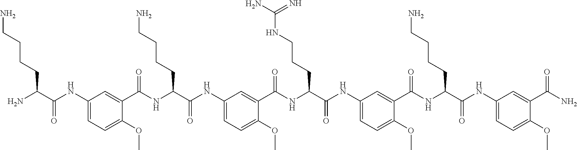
C1(NC(C(N)CCCCN)=O)=CC=C(OC)C(C(NC(C(NC2=CC=C(OC)C(C(NC(C(NC3=CC=C(OC)C(C(NC(C(NC4=CC=C(OC)C(C(N)=O)=C4)=O)CCCCN)=O)=C3)=O)CCCNC(N)=N)=O)=C2)=O)CCCCN)=O)=C1
